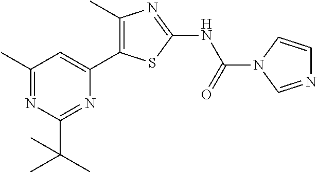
C1(C)=NC(C(C)(C)C)=NC(C2=C(C)N=C(NC(=O)N3C=CN=C3)S2)=C1
